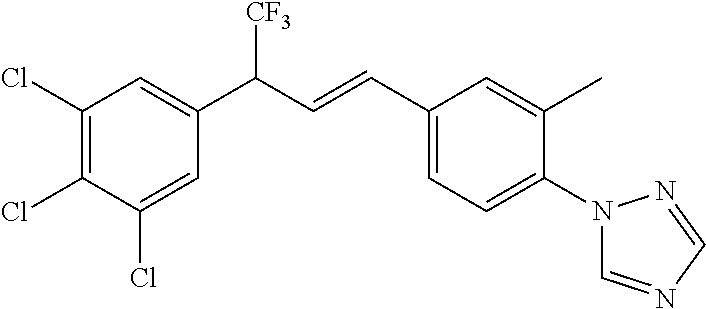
C1(C(C=CC2=CC=C(N3C=NC=N3)C(C)=C2)[CF3])=CC(Cl)=C(Cl)C(Cl)=C1
